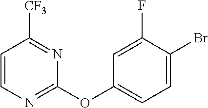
C1(OC2=CC=C(Br)C(F)=C2)=NC=CC([CF3])=N1
